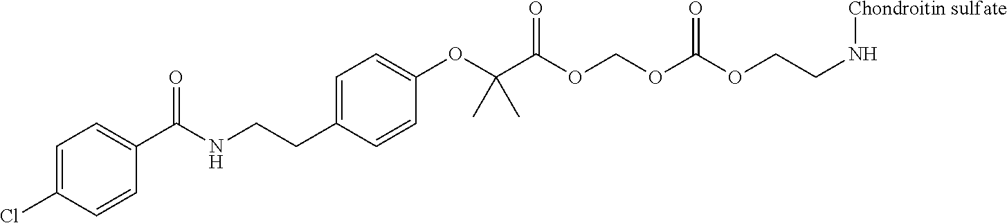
C1=C(Cl)C=CC(C(NCCC2=CC=C(OC(C(OCOC(OCCN[Chondroitin sulfate])=O)=O)(C)C)C=C2)=O)=C1
